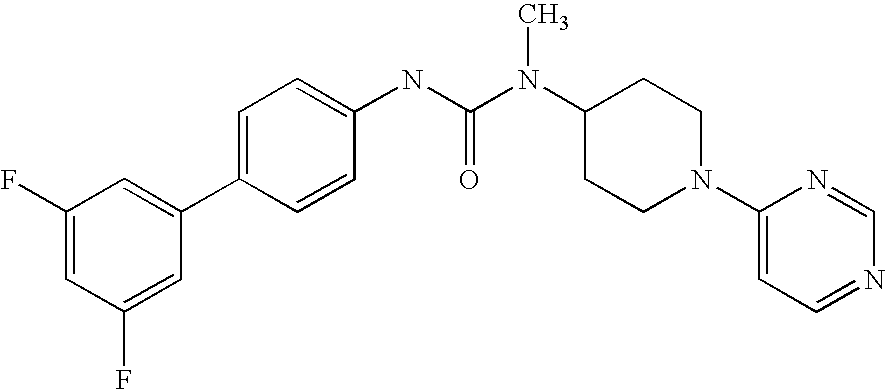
C1(F)=CC(F)=CC(C2=CC=C(NC(N(C3CCN(C4=CC=NC=N4)CC3)C)=O)C=C2)=C1
